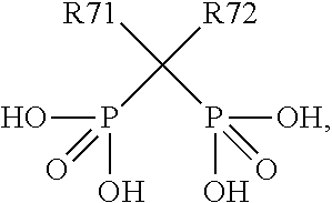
P(O)(O)(=O)C(P(O)([OH])=O)([R71])[R72]
